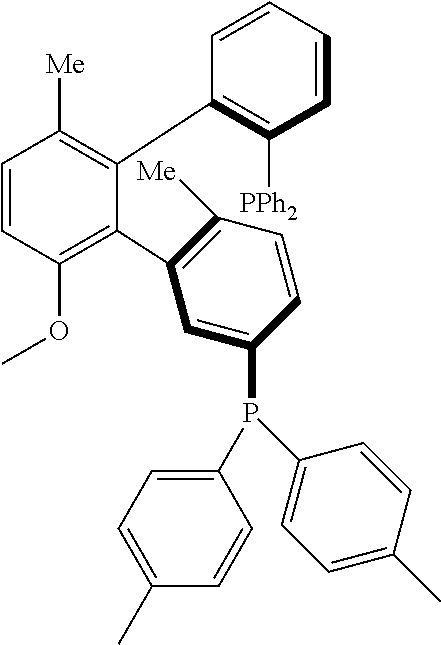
C1=CC(OC)=C(C2=C([Me])C=CC(P(C3=CC=C(C)C=C3)C3=CC=C(C)C=C3)=C2)C(C2=C([PPh2])C=CC=C2)=C1[Me]
